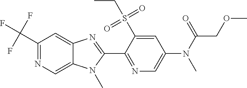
C1(C(F)(F)F)=NC=C2C(=C1)N=C(C1=NC=C(N(C(COC)=O)C)C=C1S(CC)(=O)=O)N2C
